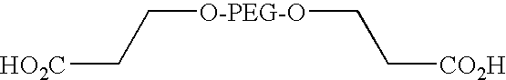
C(C[O-PEG-O]CC[CO2H])[HO2C]
